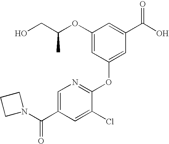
C1(OC(CO)C)=CC(OC2=NC=C(C(=O)N3CCC3)C=C2Cl)=CC(C(O)=O)=C1
